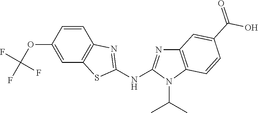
O(C1=CC2=C(C=C1)N=C(NC1=NC3=C(N1C(C)C)C=CC(C(O)=O)=C3)S2)C(F)(F)F
